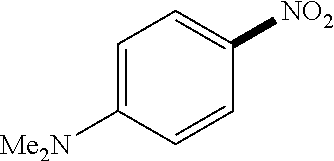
C1=CC([NO2])=CC=C1[Me2N]
